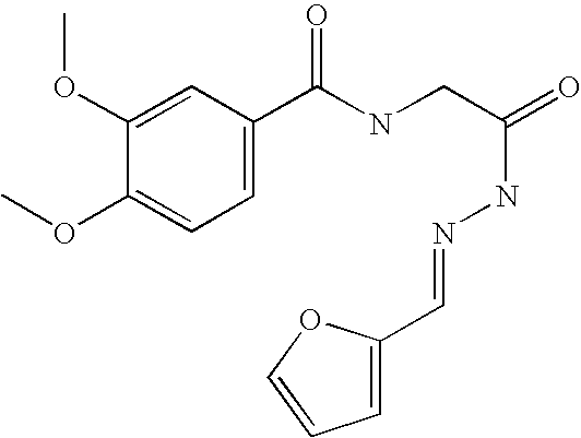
C1(OC)=CC=C(C(NCC(=O)NN=CC2=CC=CO2)=O)C=C1OC
